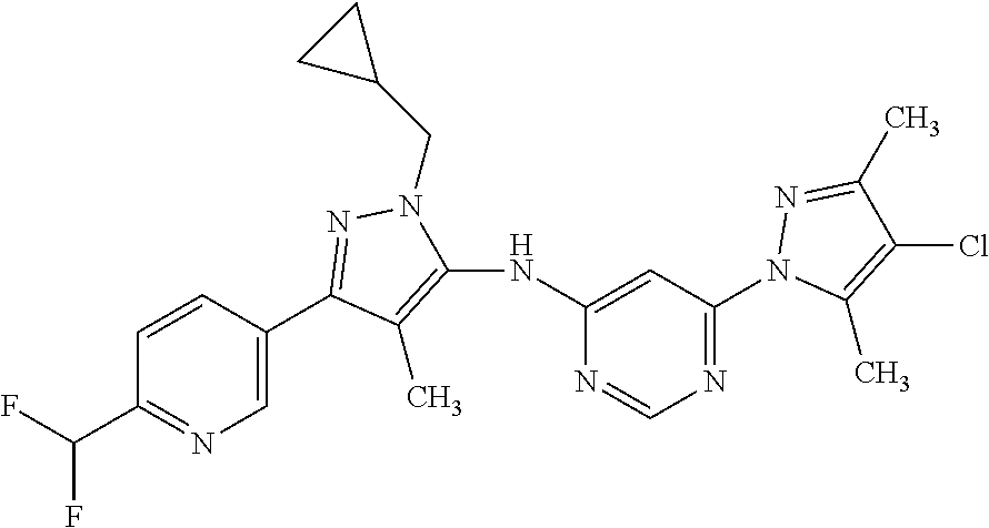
C1=C(C2=NN(CC3CC3)C(NC3=CC(N4C(C)=C(Cl)C(C)=N4)=NC=N3)=C2C)C=CC(C(F)F)=N1
